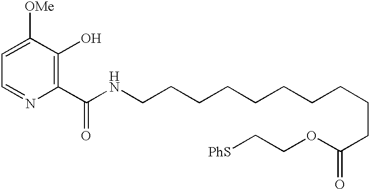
C1=C([OMe])C(O)=C(C(NCCCCCCCCCCC(OCC[PhS])=O)=O)N=C1
